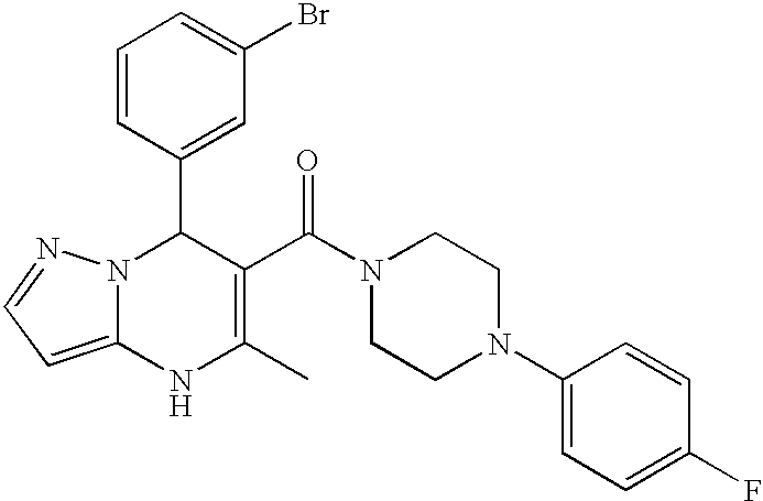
C1=CC(C2N3C(=CC=N3)NC(C)=C2C(N2CCN(C3=CC=C(F)C=C3)CC2)=O)=CC(Br)=C1
